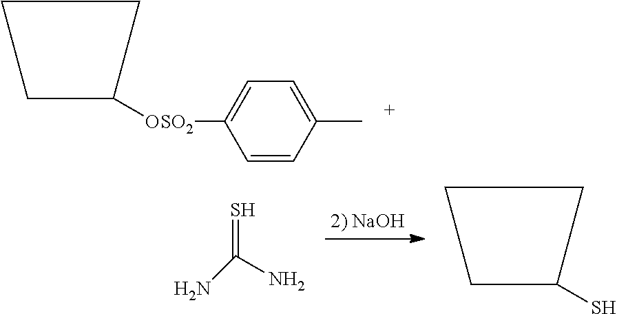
C1CC([OSO2]C2=CC=C(C)C=C2)C1.S=C(N)N.C1CC(S)C1
